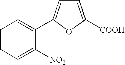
C1=CC=C([NO2])C(C2=CC=C([COOH])O2)=C1
